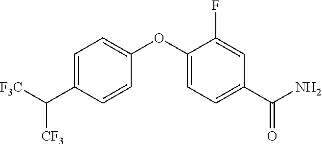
C1=C(C([F3C])[CF3])C=CC(OC2=CC=C(C(N)=O)C=C2F)=C1
